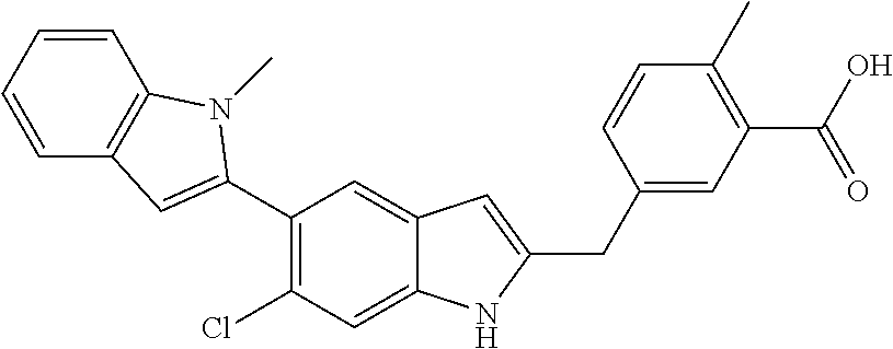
C1(C2=C(Cl)C=C3C(=C2)C=C(CC2=CC(C(O)=O)=C(C)C=C2)N3)=CC2=C(N1C)C=CC=C2
